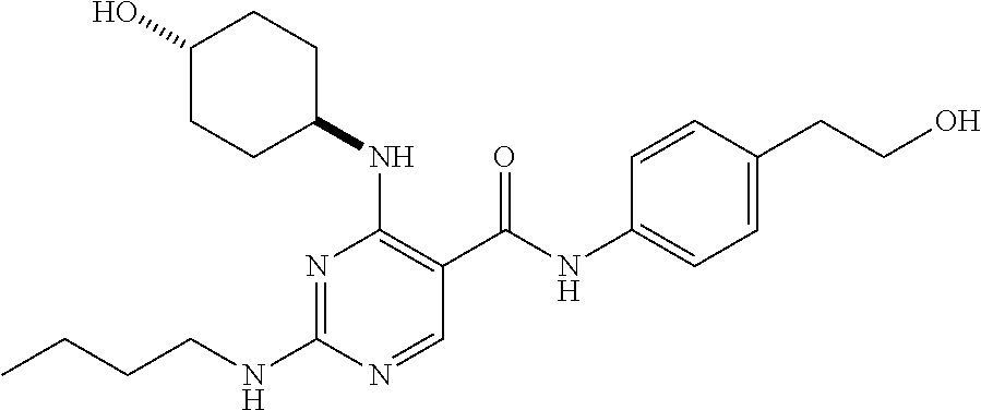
CCCCNC1=NC(NC2CCC(O)CC2)=C(C(NC2=CC=C(CCO)C=C2)=O)C=N1
